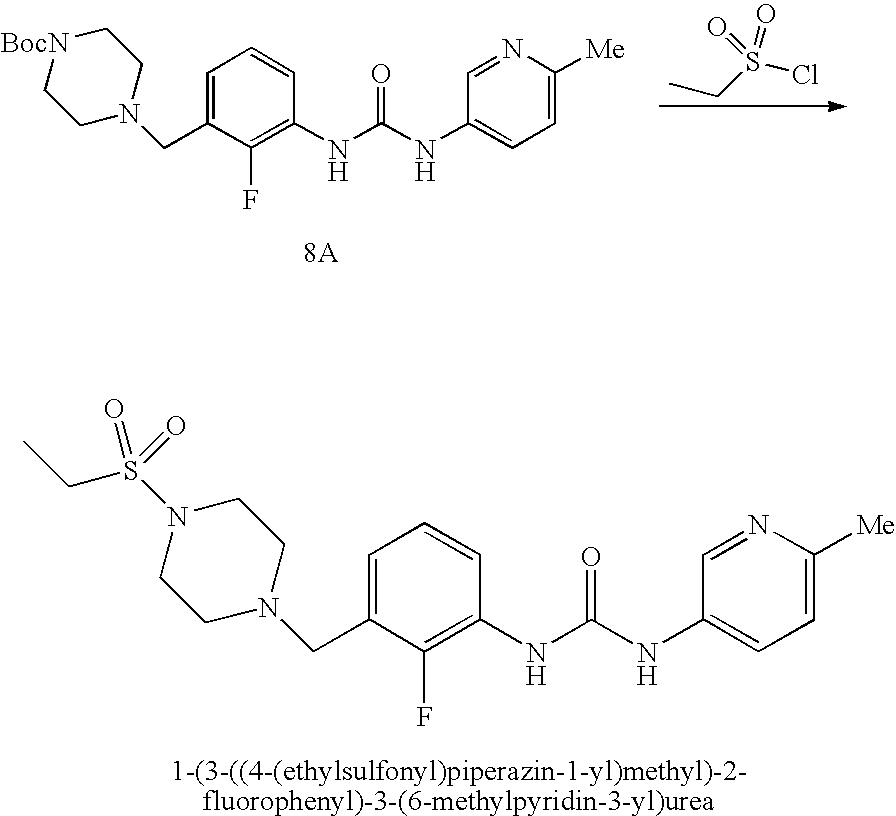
[BocN]1CCN(CC2=CC=CC(NC(NC3=CC=C([Me])N=C3)=O)=C2F)CC1.CCS(Cl)(=O)=O.N1(S(CC)(=O)=O)CCN(CC2=CC=CC(NC(NC3=CC=C([Me])N=C3)=O)=C2F)CC1
